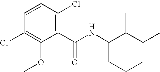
C1(C(NC2C(C)C(C)CCC2)=O)=C(Cl)C=CC(Cl)=C1OC
